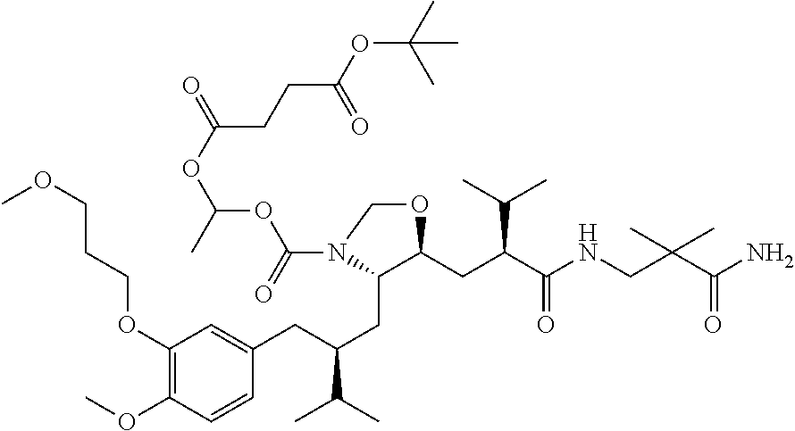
C1(OCCCOC)=C(OC)C=CC(CC(CC2C(CC(C(NCC(C(N)=O)(C)C)=O)C(C)C)OCN2C(=O)OC(OC(=O)CCC(OC(C)(C)C)=O)C)C(C)C)=C1
